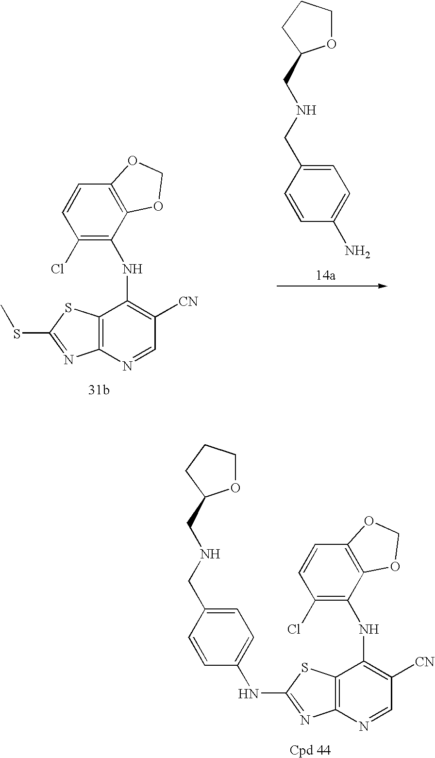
C12=C(N=CC([CN])=C1NC1=C(Cl)C=CC3=C1OCO3)N=C(SC)S2.C1=C(CNCC2OCCC2)C=CC(N)=C1.C12=C(N=CC([CN])=C1NC1=C(Cl)C=CC3=C1OCO3)N=C(NC1=CC=C(CNCC3OCCC3)C=C1)S2
